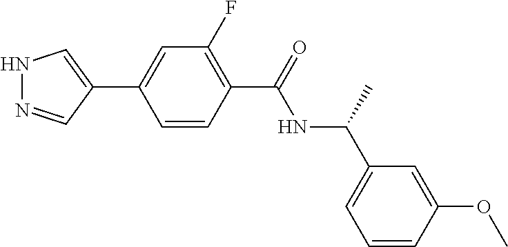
N1N=CC(C2=CC(F)=C(C(NC(C3=CC=CC(OC)=C3)C)=O)C=C2)=C1
